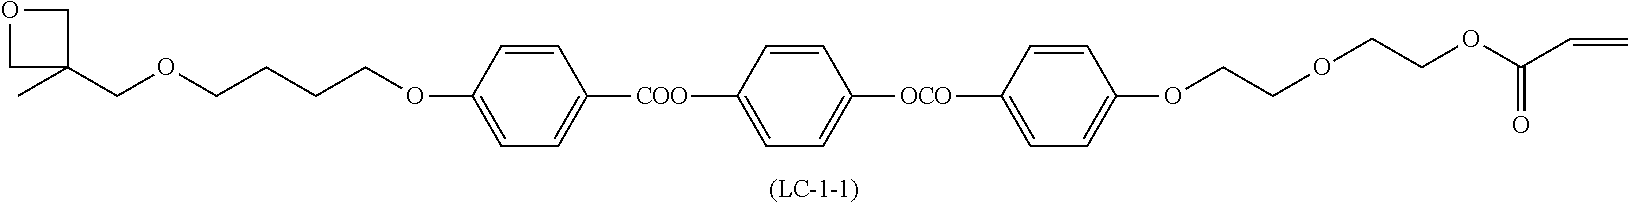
C1C(COCCCCOC2=CC=C([COO]C3=CC=C([OCO]C4=CC=C(OCCOCCOC(C=C)=O)C=C4)C=C3)C=C2)(C)CO1
